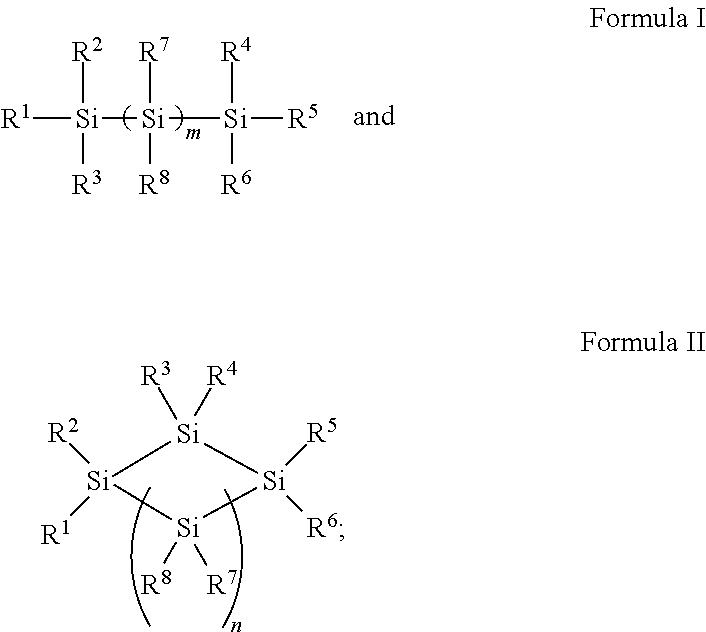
[R1][Si]([Si]([Si]([R5])([R4])[R6])([R7])[R8])([R2])[R3].[Si]1([R2])([R1])[Si]([R8])([R7])[Si]([R5])([R6])[Si]1([R3])[R4]
